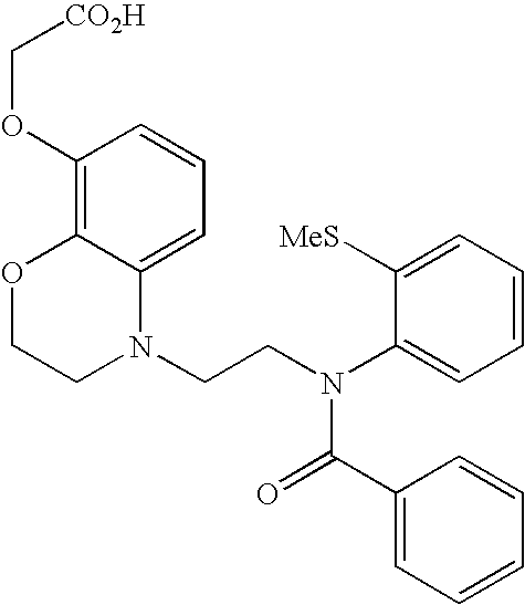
C1=C2C(=C(OC[CO2H])C=C1)OCCN2CCN(C1=CC=CC=C1[MeS])C(=O)C1=CC=CC=C1
